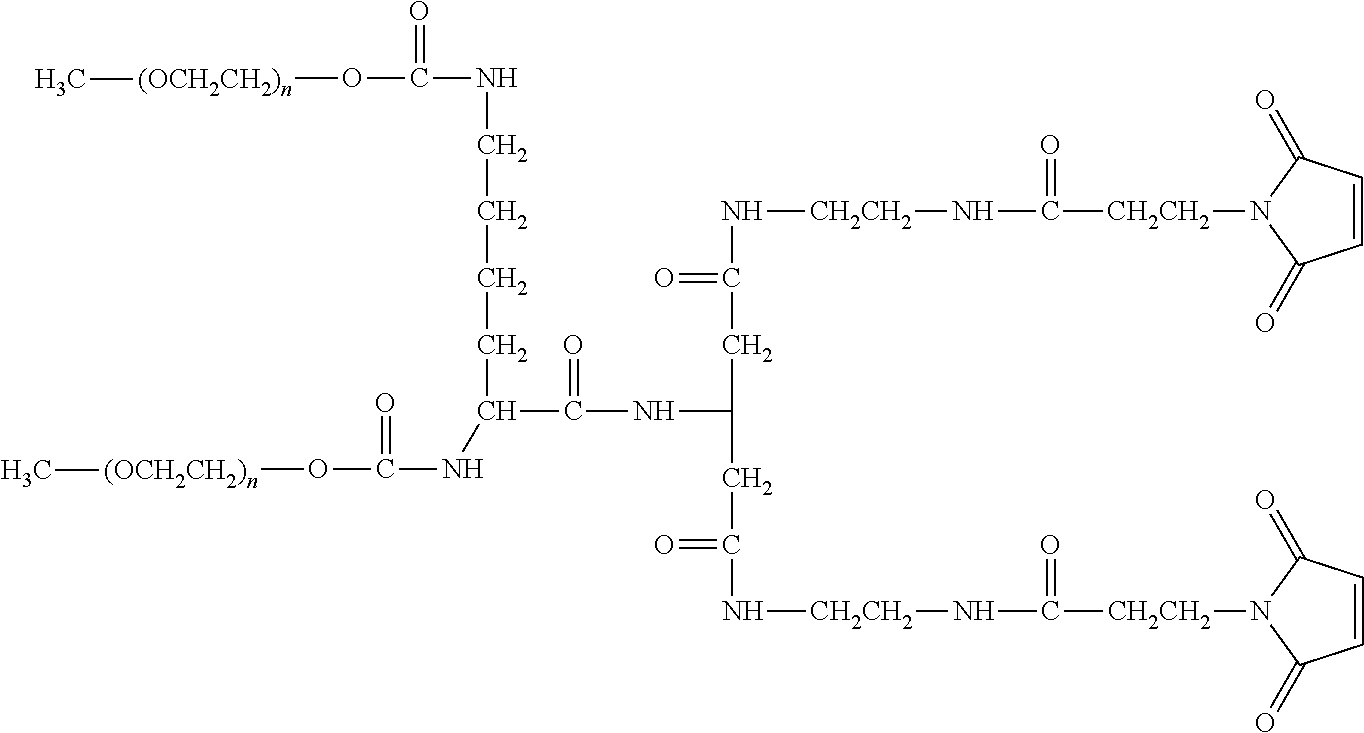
C(=O)(C(NC(O[(OCH2CH2)n]C)=O)CCCCNC(O[(OCH2CH2)n]C)=O)NC(CC(N[CH2CH2]NC([CH2CH2]N1C(=O)C=CC1=O)=O)=O)CC(=O)N[CH2CH2]NC([CH2CH2]N1C(=O)C=CC1=O)=O
